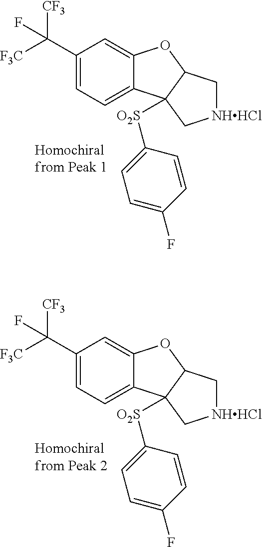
C1(C([CF3])([F3C])F)=CC=C2C(=C1)OC1C2([O2S]C2=CC=C(F)C=C2)C[NHHCl]C1.C1(C([CF3])([F3C])F)=CC=C2C(=C1)OC1C2([O2S]C2=CC=C(F)C=C2)C[NHHCl]C1
